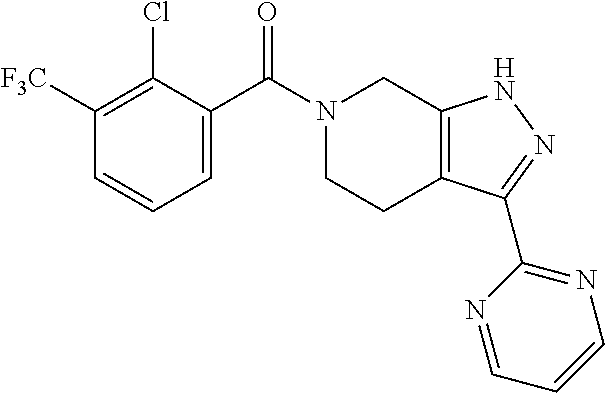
C1([F3C])=C(Cl)C(C(N2CCC3=C(C2)NN=C3C2=NC=CC=N2)=O)=CC=C1
